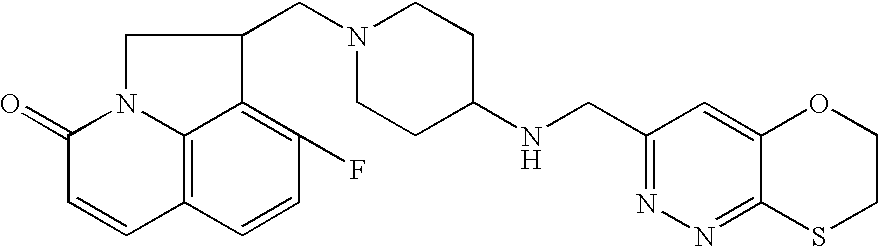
C12=C3C=CC(F)=C1C(CN1CCC(NCC4=NN=C5C(=C4)OCCS5)CC1)CN2C(=O)C=C3
